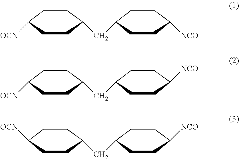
C1C([OCN])CCC(CC2CCC([NCO])CC2)C1.C1C([OCN])CCC(CC2CCC([NCO])CC2)C1.C1C([OCN])CCC(CC2CCC([NCO])CC2)C1
